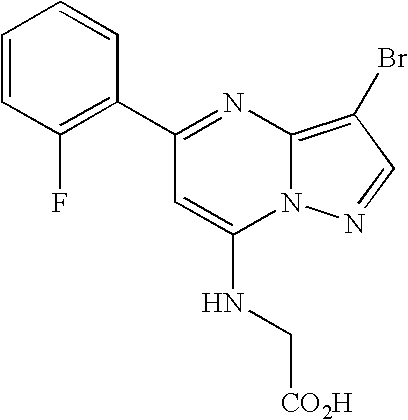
C1(C2=C(F)C=CC=C2)=NC2=C(Br)C=NN2C(NC[CO2H])=C1
